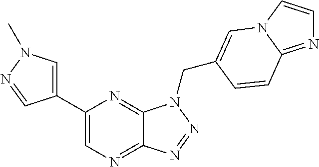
C1=C(C2=CN=C3C(=N2)N(CC2=CN4C=CN=C4C=C2)N=N3)C=NN1C
